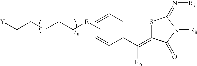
C1(C(=C2SC(=N[R7])N([R8])C2=O)[R6])=CC=CC=C1.C[E]CCFCC[Y]
